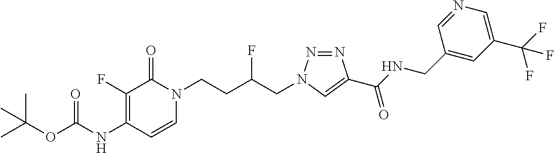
N(C1=C(F)C(=O)N(CCC(CN2N=NC(C(NCC3=CC(C(F)(F)F)=CN=C3)=O)=C2)F)C=C1)C(=O)OC(C)(C)C
